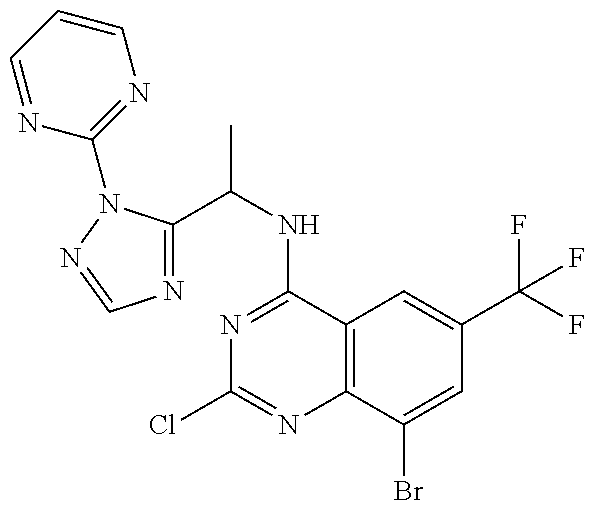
N1=CC=CN=C1N1C(C(NC2=NC(Cl)=NC3=C2C=C(C(F)(F)F)C=C3Br)C)=NC=N1
